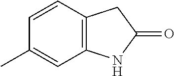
C12=C(C=CC(C)=C1)CC(=O)N2
